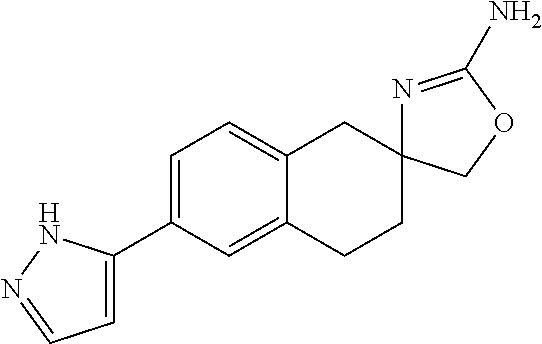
C12=CC(C3=CC=NN3)=CC=C1CC1(CC2)N=C(N)OC1
